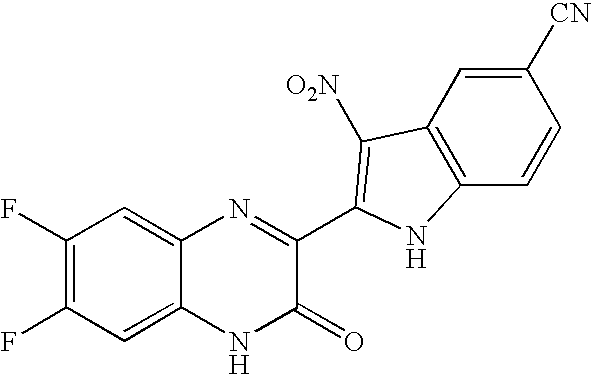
C1=C2C(=CC(F)=C1F)N=C(C1=C([O2N])C3=C(C=CC([CN])=C3)N1)C(=O)N2
